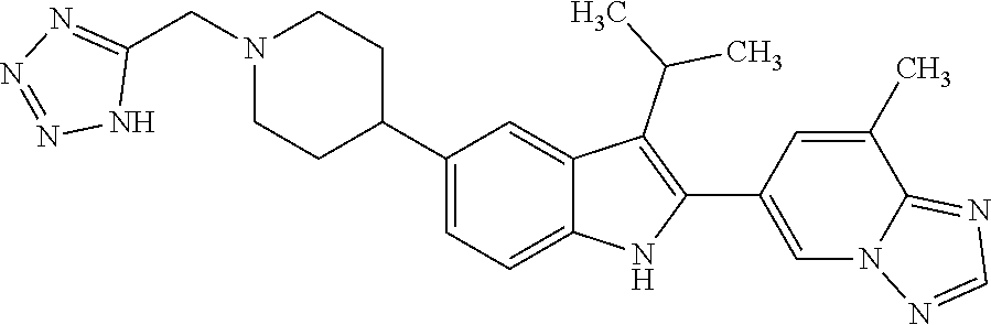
C1(CN2CCC(C3=CC=C4C(=C3)C(C(C)C)=C(C3=CN5C(=NC=N5)C(C)=C3)N4)CC2)=NN=NN1
